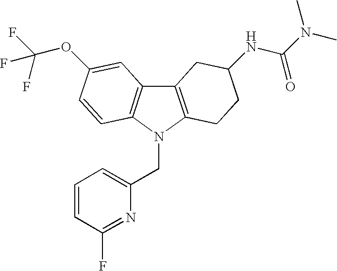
C12=C(N(CC3=CC=CC(F)=N3)C3=C1C=C(OC(F)(F)F)C=C3)CCC(NC(N(C)C)=O)C2
